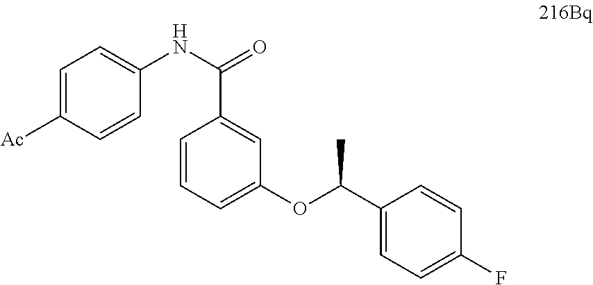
C1=C([Ac])C=CC(NC(=O)C2=CC(OC(C3=CC=C(F)C=C3)C)=CC=C2)=C1
